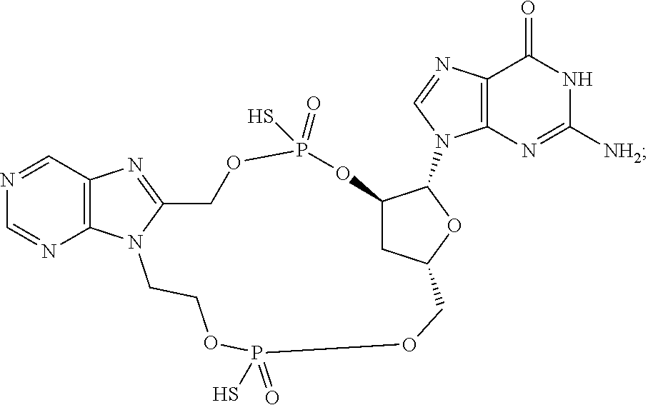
C1=NC2=C(C=N1)N=C1N2CCOP(=O)(S)OCC2CC(C(N3C4=C(C(=O)NC([NH2])=N4)N=C3)O2)OP(=O)(S)OC1
